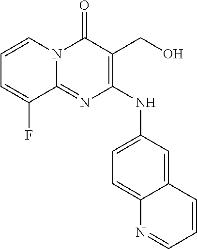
C1=CN2C(=NC(NC3=CC=C4C(=C3)C=CC=N4)=C(CO)C2=O)C(F)=C1
